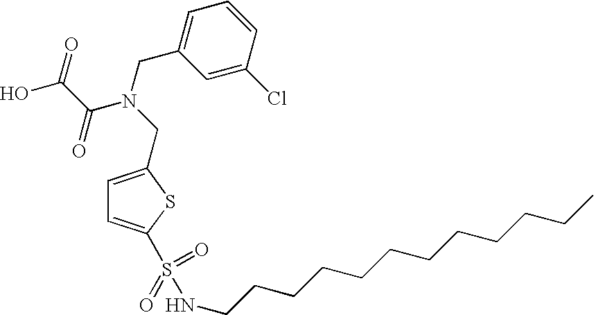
C1=C(CN(C(C(O)=O)=O)CC2=CC=CC(Cl)=C2)SC(S(NCCCCCCCCCCCC)(=O)=O)=C1
